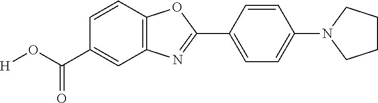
C1=CC2=C(C=C1C(O[H])=O)N=C(C1=CC=C(N3CCCC3)C=C1)O2
